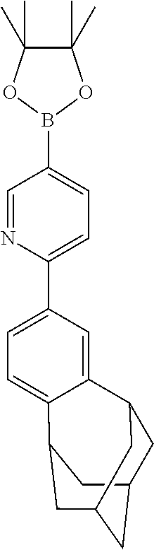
C1=C2C(=CC=C1C1=CC=C(B3OC(C)(C)C(C)(C)O3)C=N1)C1CC3CC(CC2C3)C1
